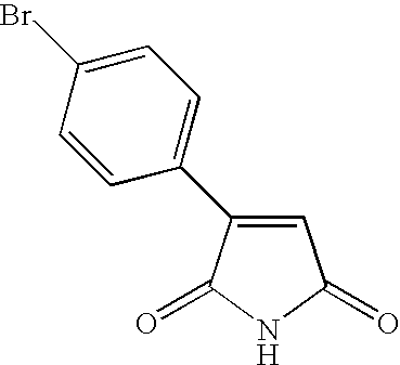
C1=C(Br)C=CC(C2=CC(=O)NC2=O)=C1
